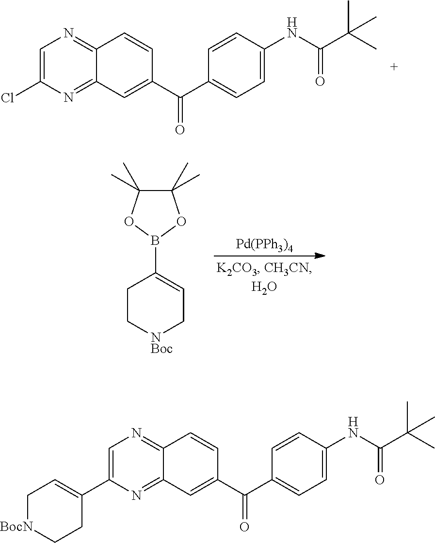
C12=NC=C(Cl)N=C1C=C(C(C1=CC=C(NC(C(C)(C)C)=O)C=C1)=O)C=C2.C1(C)(C)C(C)(C)OB(C2=CC[NBoc]CC2)O1.[Pd(PPh3)4].C12=NC=C(C3=CC[BocN]CC3)N=C1C=C(C(C1=CC=C(NC(C(C)(C)C)=O)C=C1)=O)C=C2
